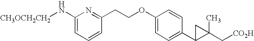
C1(N[CH3OCH2CH2])=CC=CC(CCOC2=CC=C(C3C(C[CO2H])(C)C3)C=C2)=N1
